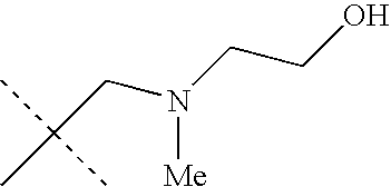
C(CN(CCO)[Me])(C)(C)C
